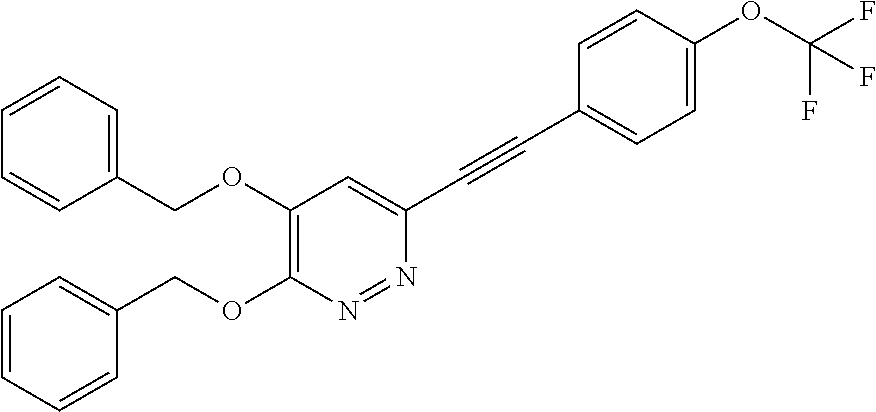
N1=NC(OCC2=CC=CC=C2)=C(OCC2=CC=CC=C2)C=C1C#CC1=CC=C(OC(F)(F)F)C=C1
